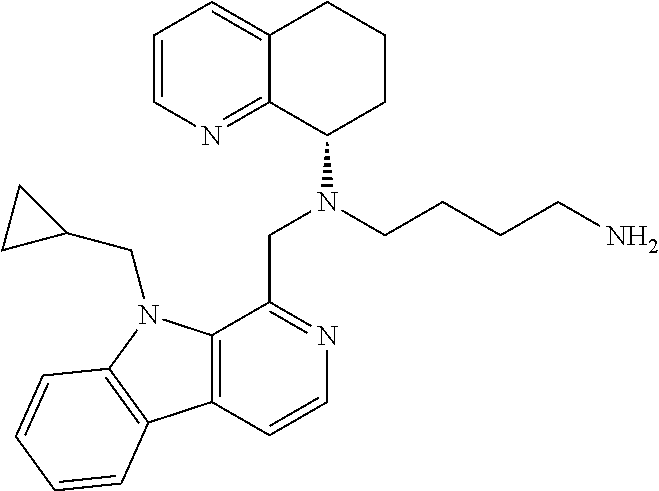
C1=CN=C2C(=C1)CCCC2N(CCCCN)CC1=NC=CC2=C1N(CC1CC1)C1=C2C=CC=C1
